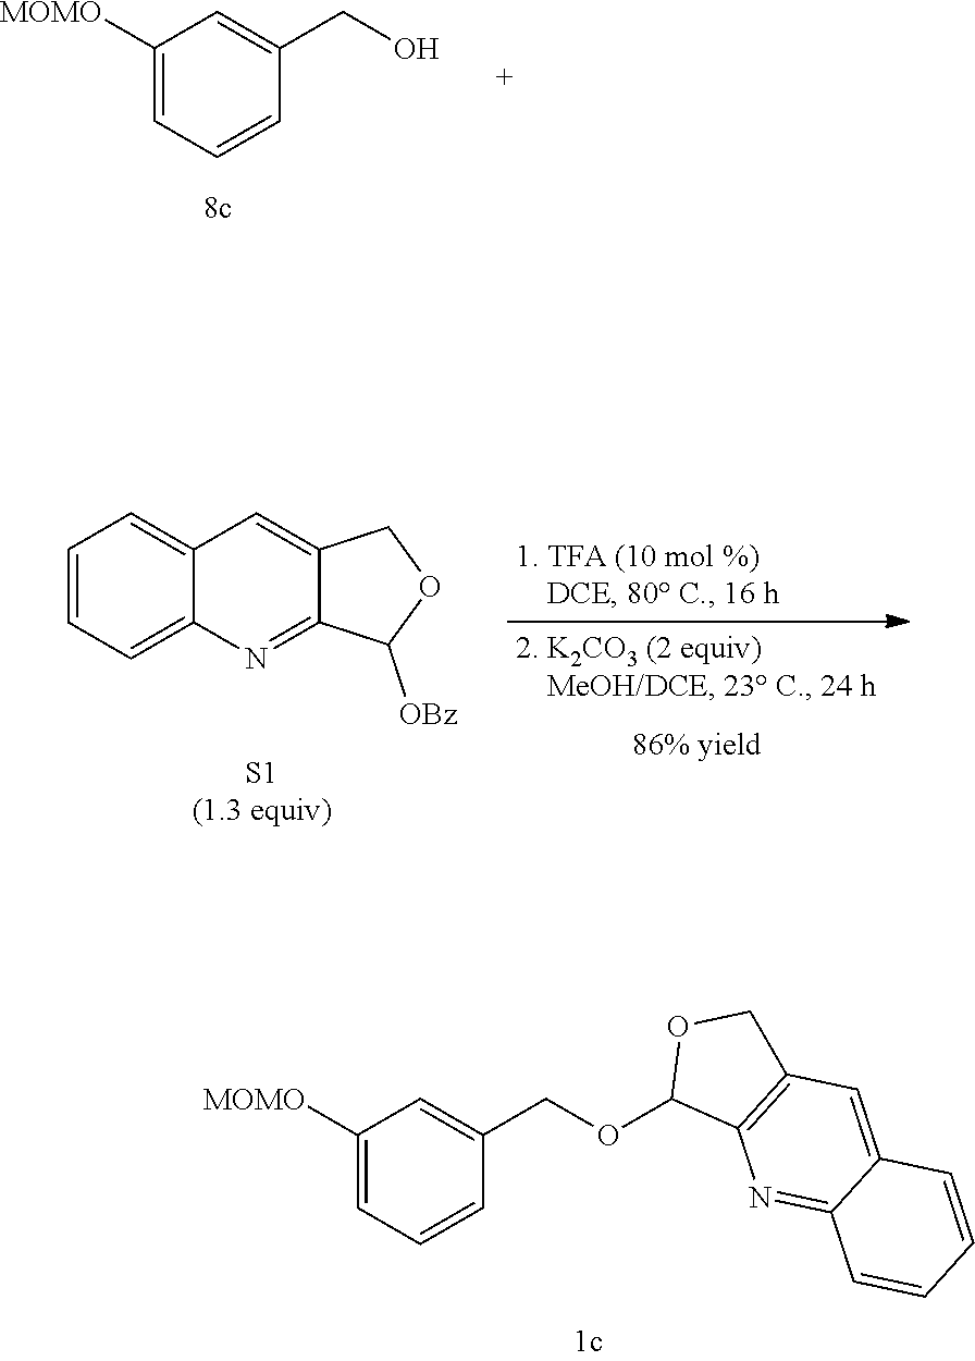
C1([MOMO])=CC=CC(CO)=C1.C1=CC=C2C(=C1)C=C1C(=N2)C([OBz])OC1.C1([MOMO])=CC=CC(COC2C3=C(CO2)C=C2C(=N3)C=CC=C2)=C1
